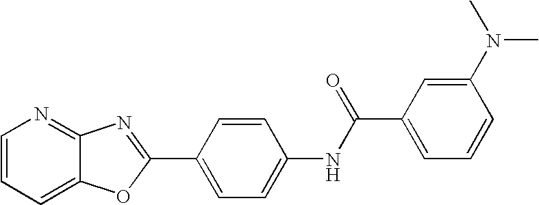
C1=CC=C2C(=N1)N=C(C1=CC=C(NC(C3=CC=CC(N(C)C)=C3)=O)C=C1)O2
